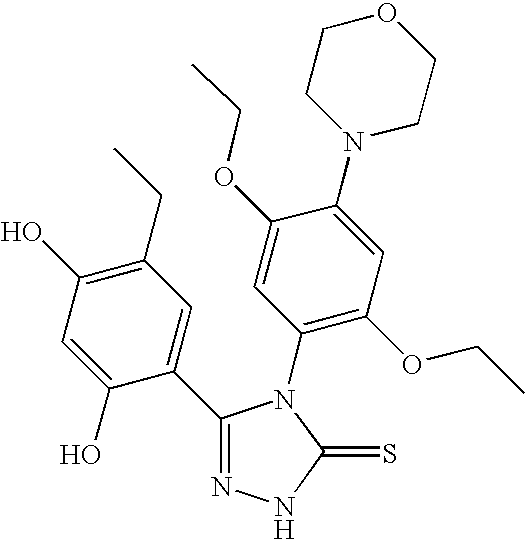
C1(C2=CC(CC)=C(O)C=C2O)=NNC(=S)N1C1=C(OCC)C=C(N2CCOCC2)C(OCC)=C1
